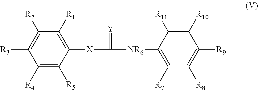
C1([R4])=C([R5])C([X]C(=[Y])[NR6]C2=C([R7])C([R8])=C([R9])C([R10])=C2[R11])=C([R1])C([R2])=C1[R3]
